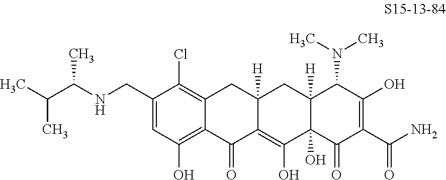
C12=C(Cl)C(CNC(C(C)C)C)=CC(O)=C1C(=O)C1=C(O)C3(O)C([H])(CC1([H])C2)C(N(C)C)C(O)=C(C(N)=O)C3=O
